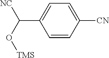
C1=CC([CN])=CC=C1C(O[TMS])[NC]
